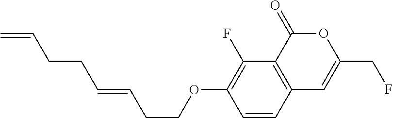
C1=CC2=C(C(F)=C1OCCC=CCCC=C)C(=O)OC(CF)=C2
